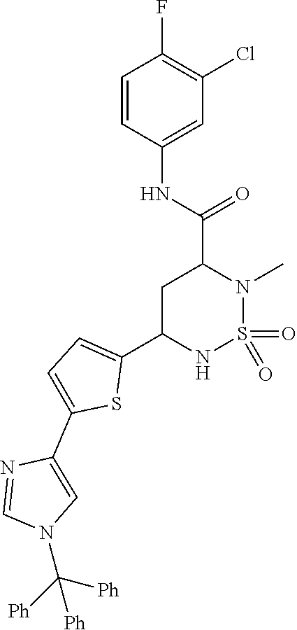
C1=CC(NC(=O)C2CC(C3=CC=C(C4=CN(C([Ph])([Ph])[Ph])C=N4)S3)NS(=O)(=O)N2C)=CC(Cl)=C1F
